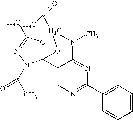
C12=CN=C(C3=CC=CC=C3)N=C1N(C)C(C(C)=O)OC21OC(C)=NN1C(C)=O
